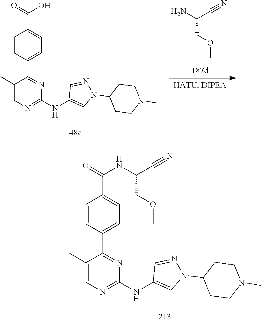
NC(C#N)COC.C1=CC(C2=NC(NC3=CN(C4CCN(C)CC4)N=C3)=NC=C2C)=CC=C1C(=O)O.C1=CC(C2=NC(NC3=CN(C4CCN(C)CC4)N=C3)=NC=C2C)=CC=C1C(=O)NC(C#N)COC
